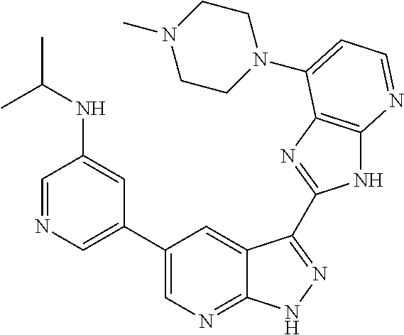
C1=NC=C(C2=CN=C3C(=C2)C(C2=NC4=C(N2)N=CC=C4N2CCN(C)CC2)=NN3)C=C1NC(C)C
